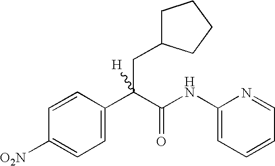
C1=CC(C(C(NC2=CC=CC=N2)=O)(CC2CCCC2)[H])=CC=C1[O2N]
